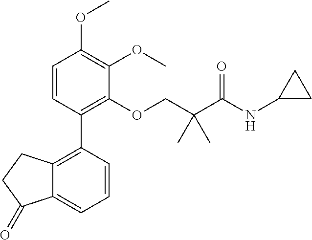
C1=CC(C2=C3C(=CC=C2)C(=O)CC3)=C(OCC(C(NC2CC2)=O)(C)C)C(OC)=C1OC
